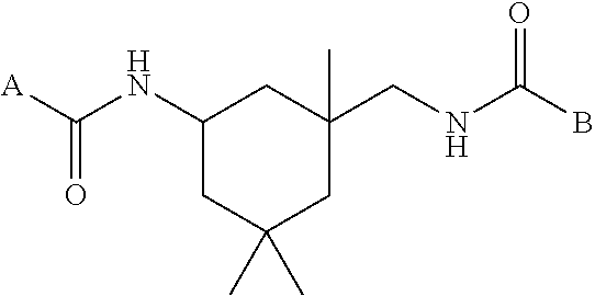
C1(NC([A])=O)CC(C)(C)CC(CNC(=O)B)(C)C1
